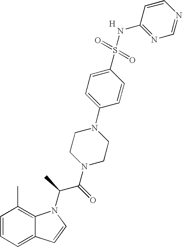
C1=CC=C2C(=C1C)N(C(C(N1CCN(C3=CC=C(S(=O)(=O)NC4=NC=NC=C4)C=C3)CC1)=O)C)C=C2.[H]
